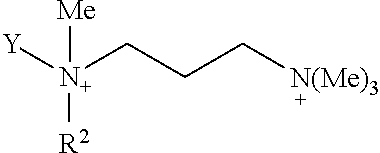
[Y][N+](CCC[N(Me)3])([R2])[Me]
